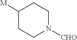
C1([M])CCN([CHO])CC1
